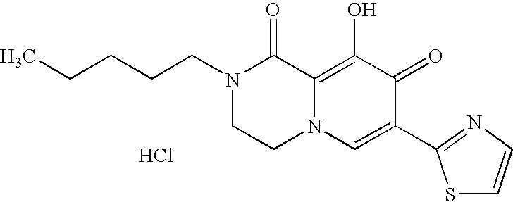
Cl.C(CCCN1CCN2C(=C(O)C(=O)C(C3=NC=CS3)=C2)C1=O)C
